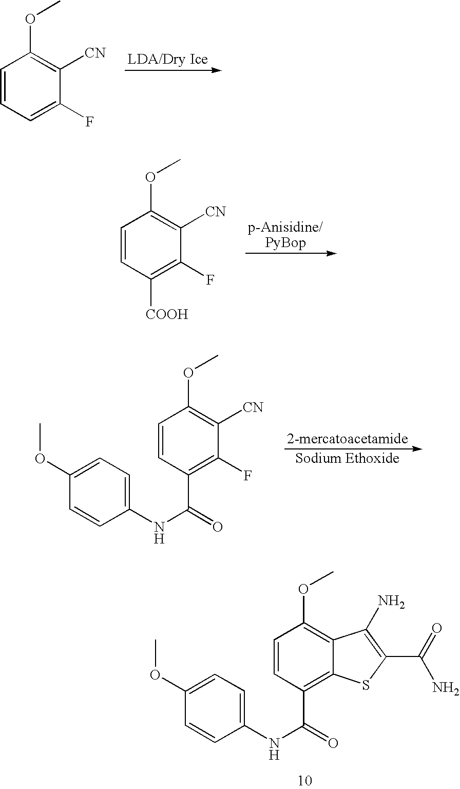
C1=CC(C(=O)NC2=CC=C(OC)C=C2)=C2C(=C1OC)C(N)=C(C(=O)N)S2.C1=CC=C(F)C([CN])=C1OC.C1=CC([COOH])=C(F)C([CN])=C1OC.C1=CC(C(=O)NC2=CC=C(OC)C=C2)=C(F)C([CN])=C1OC
